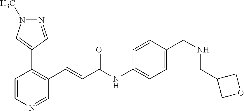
C1=CN=CC(C=CC(=O)NC2=CC=C(CNCC3COC3)C=C2)=C1C1=CN(C)N=C1
